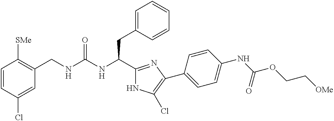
C1=CC(Cl)=CC(CNC(NC(C2=NC(C3=CC=C(NC(OCC[OMe])=O)C=C3)=C(Cl)N2)CC2=CC=CC=C2)=O)=C1[SMe]
